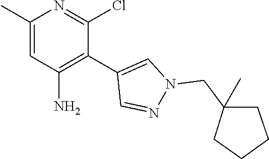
C1(C)=CC(N)=C(C2=CN(CC3(C)CCCC3)N=C2)C(Cl)=N1
